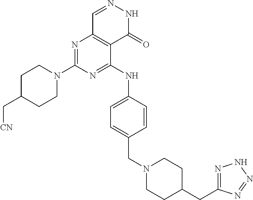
N1=C(N2CCC(C[CN])CC2)N=C(NC2=CC=C(CN3CCC(CC4=NNN=N4)CC3)C=C2)C2=C1C=NNC2=O
